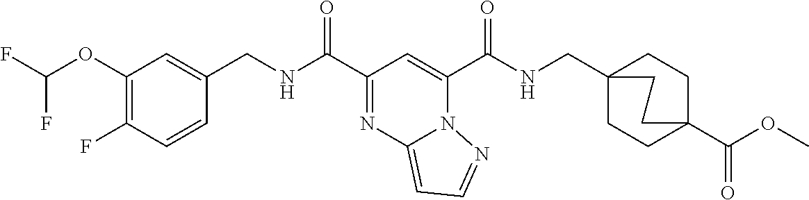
C(F)(OC1=C(F)C=CC(CNC(C2=NC3=CC=NN3C(C(=O)NCC34CCC(C(=O)OC)(CC3)CC4)=C2)=O)=C1)F
